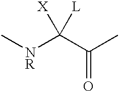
C[NR]C(C(C)=O)([X])[L]
